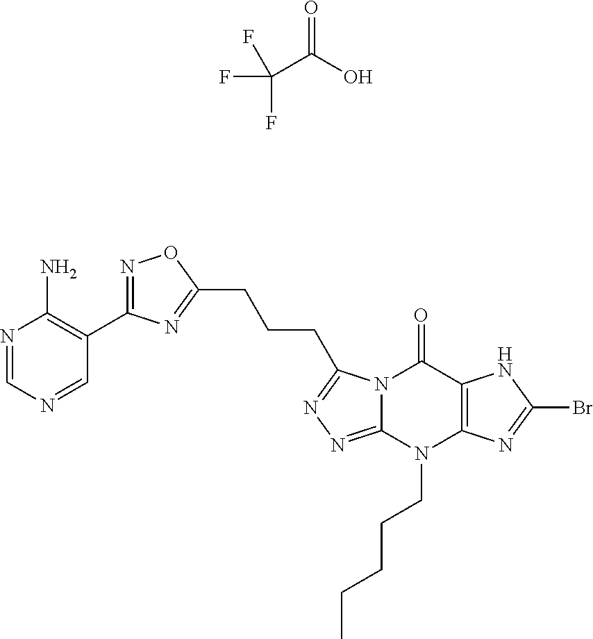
C(C(O)=O)(F)(F)F.N1=C(C2=C(N)N=CN=C2)N=C(CCCC2=NN=C3N2C(=O)C2=C(N3CCCCC)N=C(Br)N2)O1
